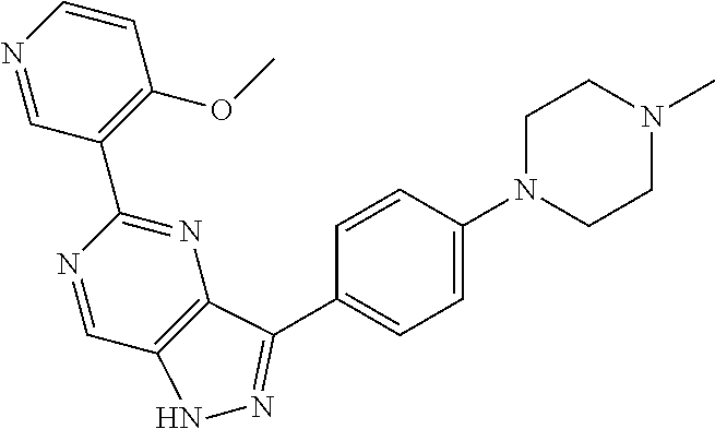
N1=CC2=C(N=C1C1=C(OC)C=CN=C1)C(C1=CC=C(N3CCN(C)CC3)C=C1)=NN2
